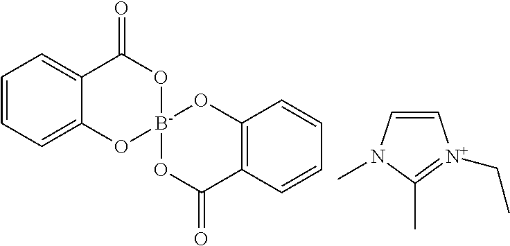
C1=CN(C)C(C)=[N+]1CC.C1=CC=C2C(=C1)C(=O)O[B-]1(O2)OC(=O)C2=C(O1)C=CC=C2
